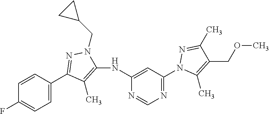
C1=C(C2=NN(CC3CC3)C(NC3=CC(N4C(C)=C(COC)C(C)=N4)=NC=N3)=C2C)C=CC(F)=C1
